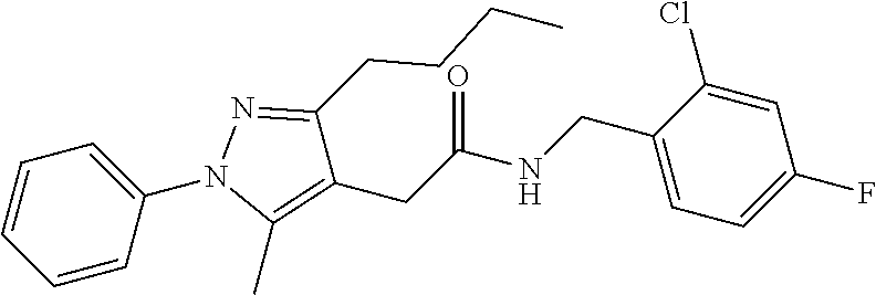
C1=C(N2C(C)=C(CC(NCC3=CC=C(F)C=C3Cl)=O)C(CCCC)=N2)C=CC=C1
